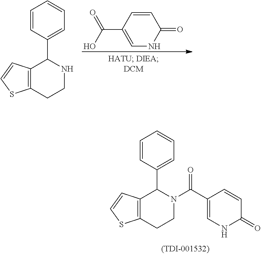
C1=CC(C(O)=O)=CNC1=O.C1=CC(C2NCCC3=C2C=CS3)=CC=C1.C1=CC(C2N(C(C3=CNC(=O)C=C3)=O)CCC3=C2C=CS3)=CC=C1
